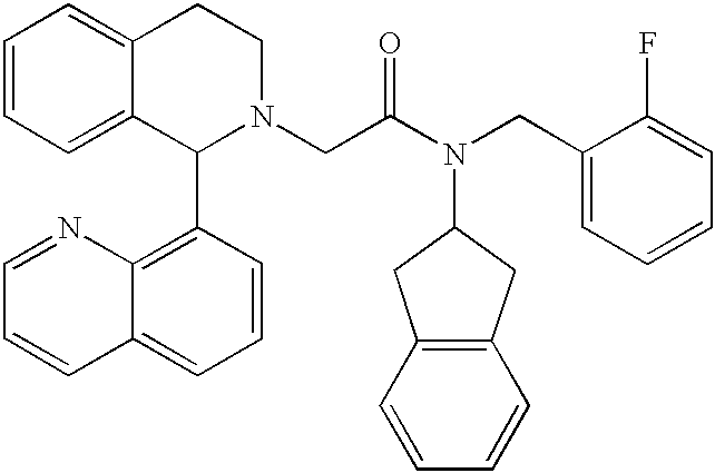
C1=CC=C2C(=C1)CCN(CC(N(CC1=CC=CC=C1F)C1CC3=C(C1)C=CC=C3)=O)C2C1=C2C(=CC=C1)C=CC=N2
